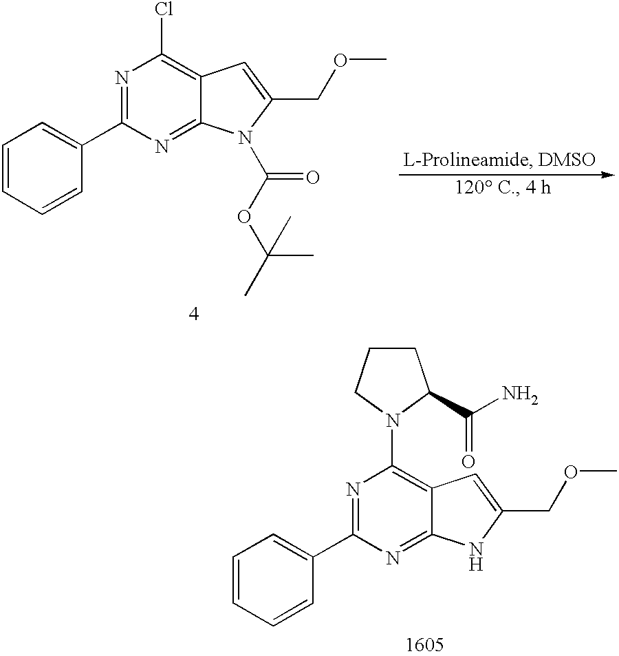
C1=CC=CC(C2=NC(Cl)=C3C(=N2)N(C(=O)OC(C)(C)C)C(COC)=C3)=C1.C1=CC=CC(C2=NC(N3CCCC3C(=O)N)=C3C(=N2)NC(COC)=C3)=C1
